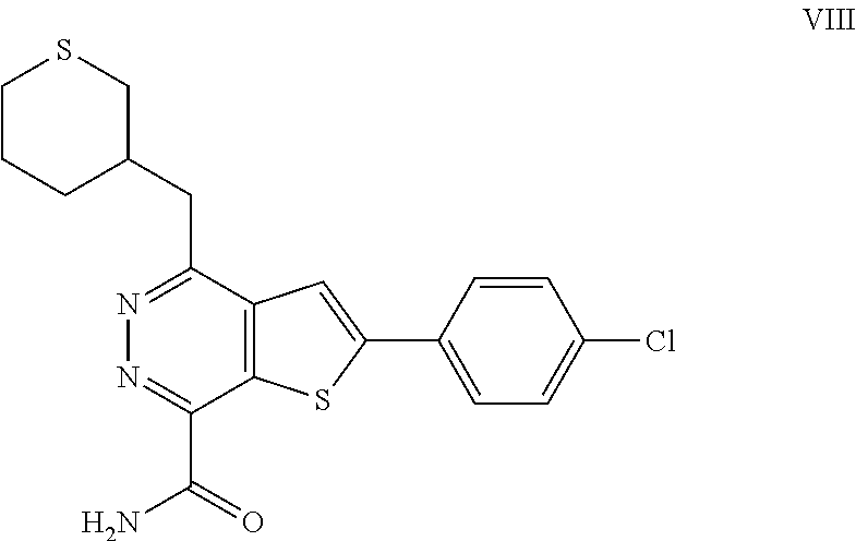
C12=C(C(CC3CSCCC3)=NN=C1C(=O)N)C=C(C1=CC=C(Cl)C=C1)S2
